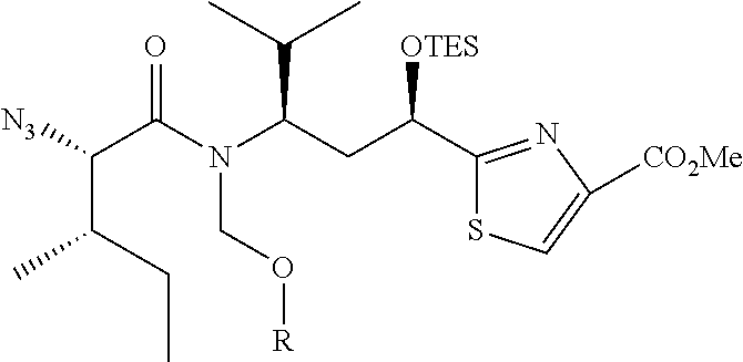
C1(C(CC(N(C(C([N3])C(CC)C)=O)CO[R])C(C)C)[OTES])=NC([CO2Me])=CS1
